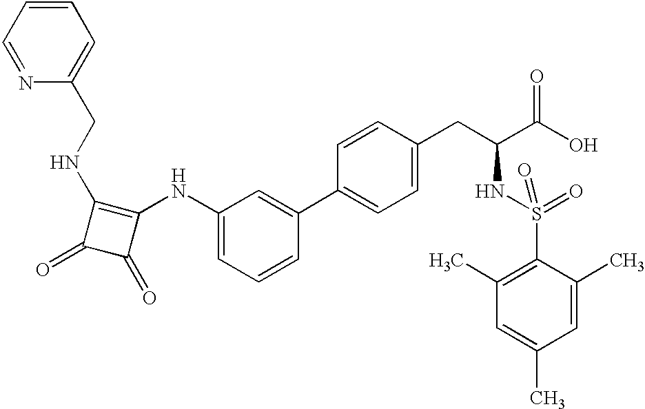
N1=CC=CC=C1CNC1=C(NC2=CC=CC(C3=CC=C(CC(NS(=O)(C4=C(C)C=C(C)C=C4C)=O)C(=O)O)C=C3)=C2)C(=O)C1=O
